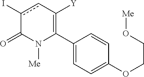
C1(C2=C([Y])cc(I)C(=O)N2[Me])=CC=C(OCCO[Me])C=C1
